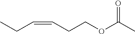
O=C(C)OCCC=CCC
